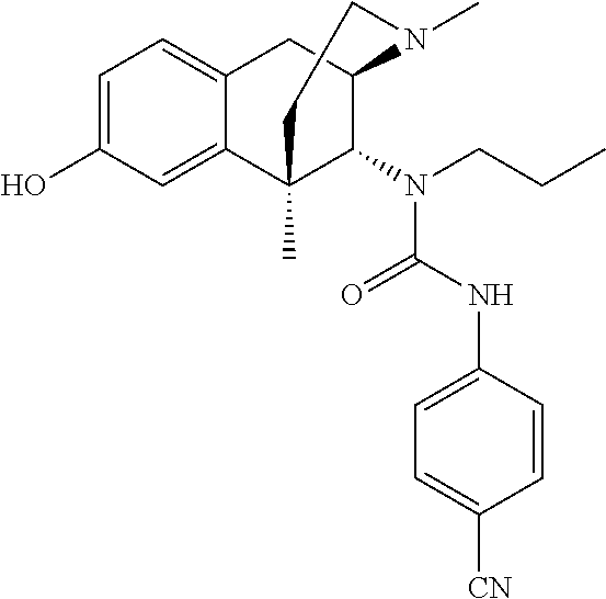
C1=C(O)C=C2C(=C1)CC1C(N(C(NC3=CC=C([CN])C=C3)=O)CCC)C2(C)CCN1C
